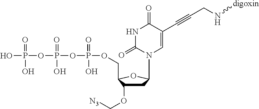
C1C(OC[N3])C(COP(=O)(O)OP(=O)(O)OP(O)(=O)O)OC1N1C=C(C#CCN[digoxin])C(=O)NC1=O
